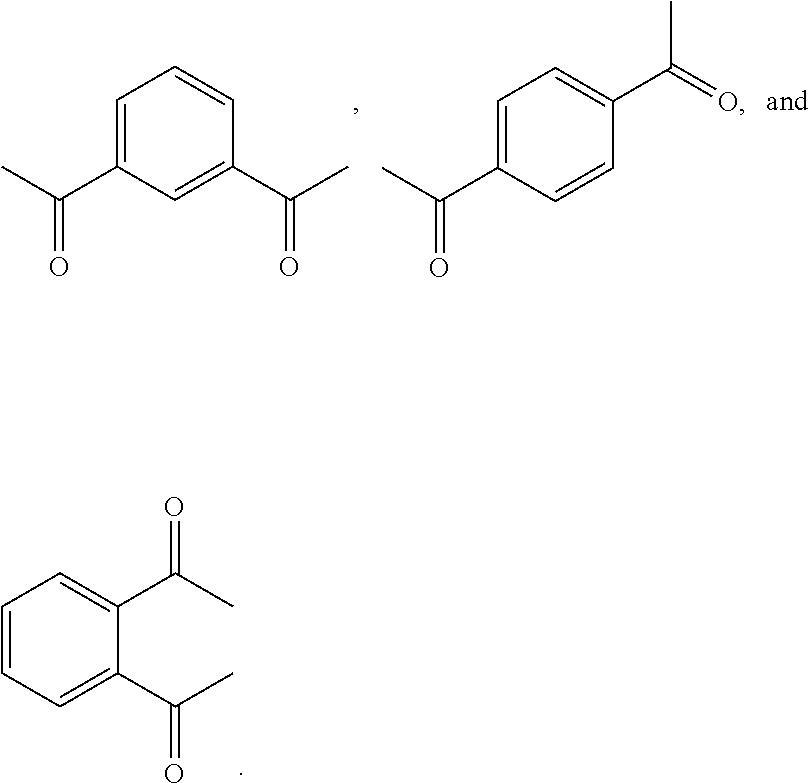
C1=CC=C(C(C)=O)C(C(C)=O)=C1.C1=C(C(C)=O)C=C(C(C)=O)C=C1.C1=C(C(C)=O)C=CC(C(=O)C)=C1
